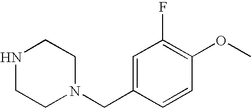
C1=C(CN2CCNCC2)C=CC(OC)=C1F
